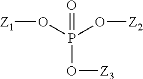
[Z1]OP(O[Z3])(O[Z2])=O
